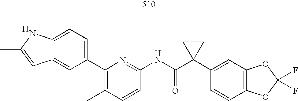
C1=CC(NC(C2(C3=CC4=C(C=C3)OC(F)(F)O4)CC2)=O)=NC(C2=CC=C3C(=C2)C=C(C)N3)=C1C.[H]
